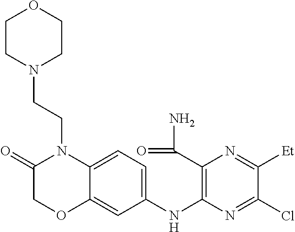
C1(=O)COC2=CC(NC3=C(C(=O)N)N=C([Et])C(Cl)=N3)=CC=C2N1CCN1CCOCC1
